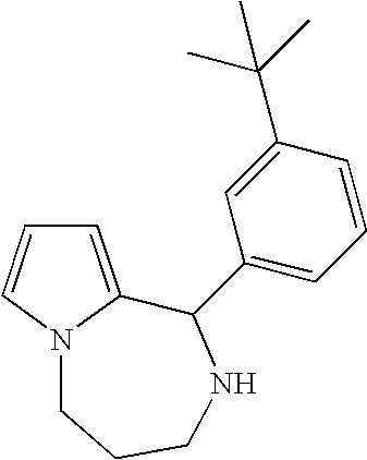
C1=C2N(C=C1)CCCNC2C1=CC=CC(C(C)(C)C)=C1
